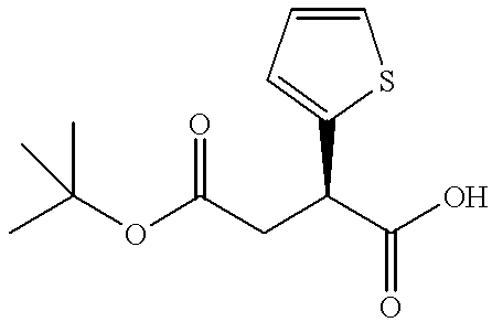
C(OC(CC(C(O)=O)C1=CC=CS1)=O)(C)(C)C
